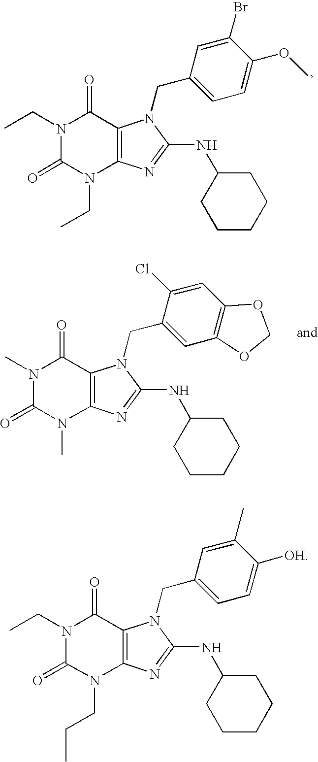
CCN1C(=O)N(CC)C2=C(C1=O)N(CC1=CC=C(OC)C(Br)=C1)C(NC1CCCCC1)=N2.CN1C(=O)N(C)C2=C(C1=O)N(CC1=CC3=C(C=C1Cl)OCO3)C(NC1CCCCC1)=N2.CCN1C(=O)N(CCC)C2=C(C1=O)N(CC1=CC=C([OH])C(C)=C1)C(NC1CCCCC1)=N2
